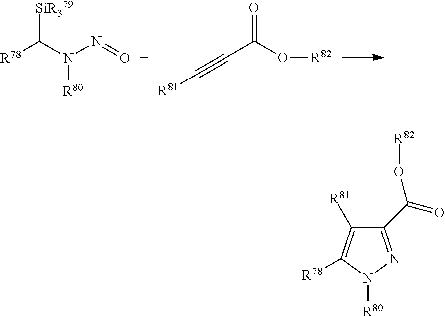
[R78]C(N(N=O)[R80])[SiR379].[R81]C#CC(O[R82])=O.C1(C(=O)O[R82])=NN([R80])C([R78])=C1[R81]
